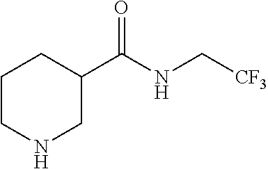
C1CC(C(NC[CF3])=O)CNC1
